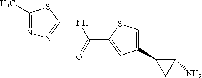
N(C(C1=CC(C2CC2N)=CS1)=O)C1=NN=C(C)S1
